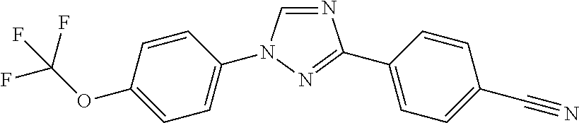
C1=CC(N2C=NC(C3=CC=C(C#N)C=C3)=N2)=CC=C1OC(F)(F)F
